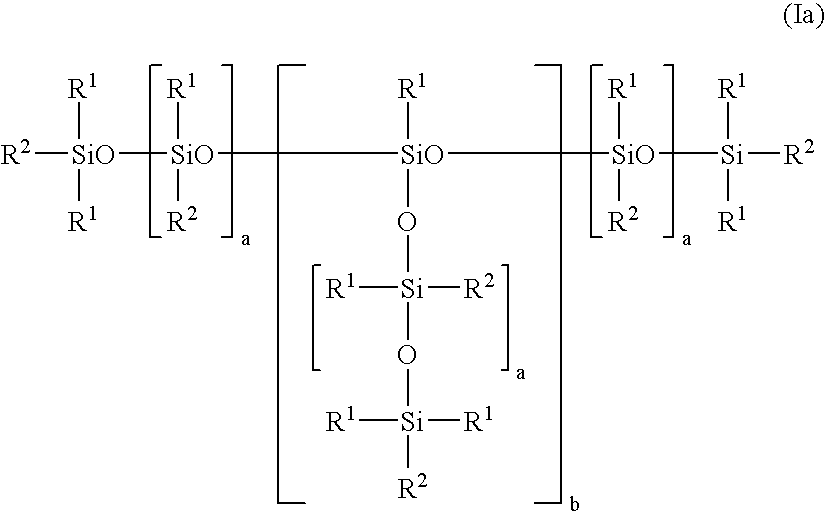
[R2][SiO]([R1])([R1])[SiO]([SiO]([SiO]([Si]([R2])([R1])[R1])([R1])[R2])([R1])O[Si]([R1])([R2])O[Si]([R1])([R1])[R2])([R1])[R2]
